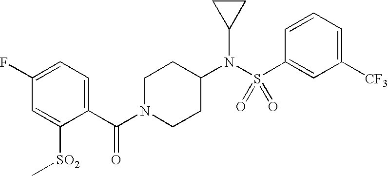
C1([CF3])=CC=CC(S(N(C2CCN(C(C3=CC=C(F)C=C3[SO2]C)=O)CC2)C2CC2)(=O)=O)=C1
